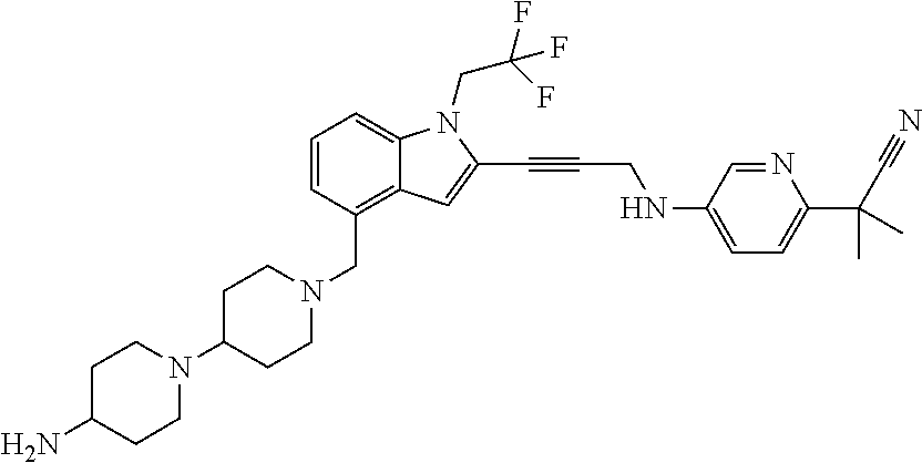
C1=CC(CN2CCC(N3CCC(N)CC3)CC2)=C2C(=C1)N(CC(F)(F)F)C(C#CCNC1=CC=C(C(C#N)(C)C)N=C1)=C2
